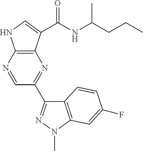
C1=NC2=C(N=C1C1=NN(C)C3=C1C=CC(F)=C3)C(C(NC(C)CCC)=O)=CN2
